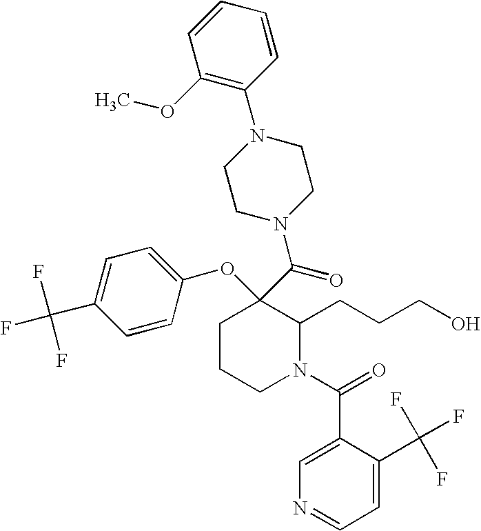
C1=CC(OC2(C(=O)N3CCN(C4=C(OC)C=CC=C4)CC3)CCCN(C(=O)C3=CN=CC=C3C(F)(F)F)C2CCCO)=CC=C1C(F)(F)F
